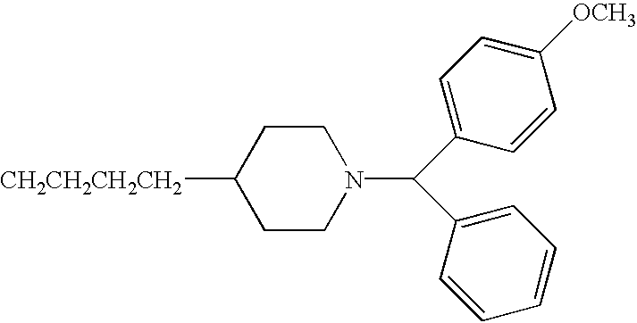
C1CN(C(C2=CC=C([OCH3])C=C2)C2=CC=CC=C2)CCC1[CH2CH2CH2CH2]
